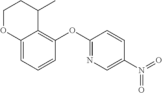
C12=C(OC3=NC=C(N(=O)=O)C=C3)C=CC=C1OCCC2C
